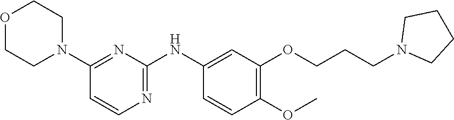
C1(N2CCOCC2)=NC(NC2=CC(OCCCN3CCCC3)=C(OC)C=C2)=NC=C1
